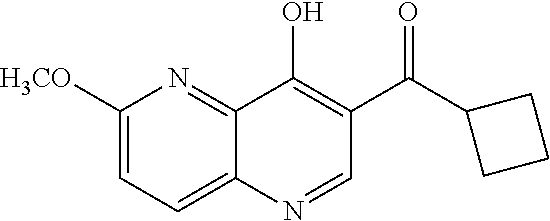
C1([H3CO])=CC=C2C(=N1)C(O)=C(C(C1CCC1)=O)C=N2
